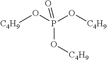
[C4H9]OP(O[C4H9])(O[C4H9])=O
